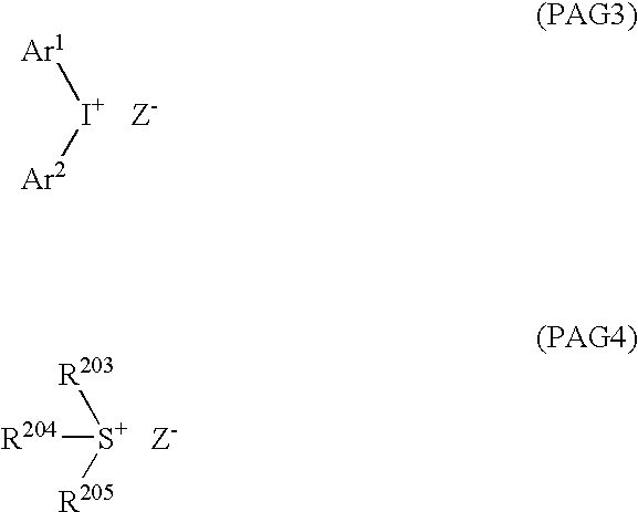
[Z-].[Ar1][I+][Ar2].[Z-].[R203][S+]([R205])[R204]
